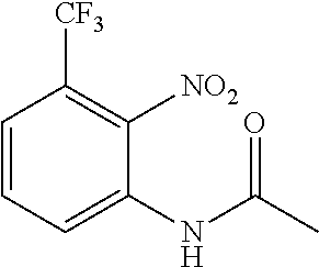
C1=CC=C(NC(C)=O)C([NO2])=C1[CF3]
